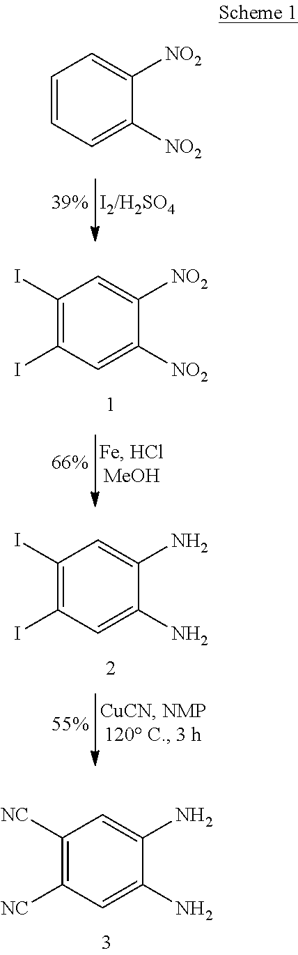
C1=CC=C([NO2])C([NO2])=C1.C1(I)=C(I)C=C([NO2])C([NO2])=C1.C1(I)=C(I)C=C(N)C(N)=C1.C1([NC])=C([NC])C=C(N)C(N)=C1
